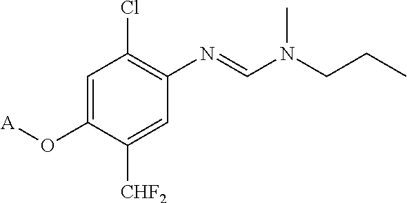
C1=C(O[A])C([CHF2])=CC(N=CN(CCC)C)=C1Cl
